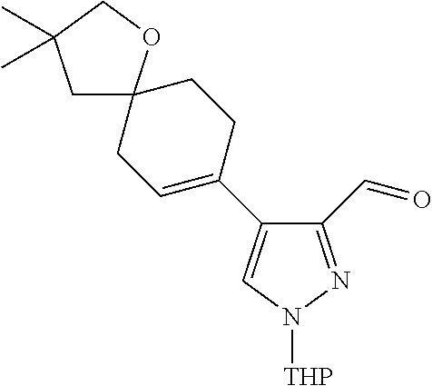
C1(C=O)=NN([THP])C=C1C1=CCC2(CC1)CC(C)(C)CO2
